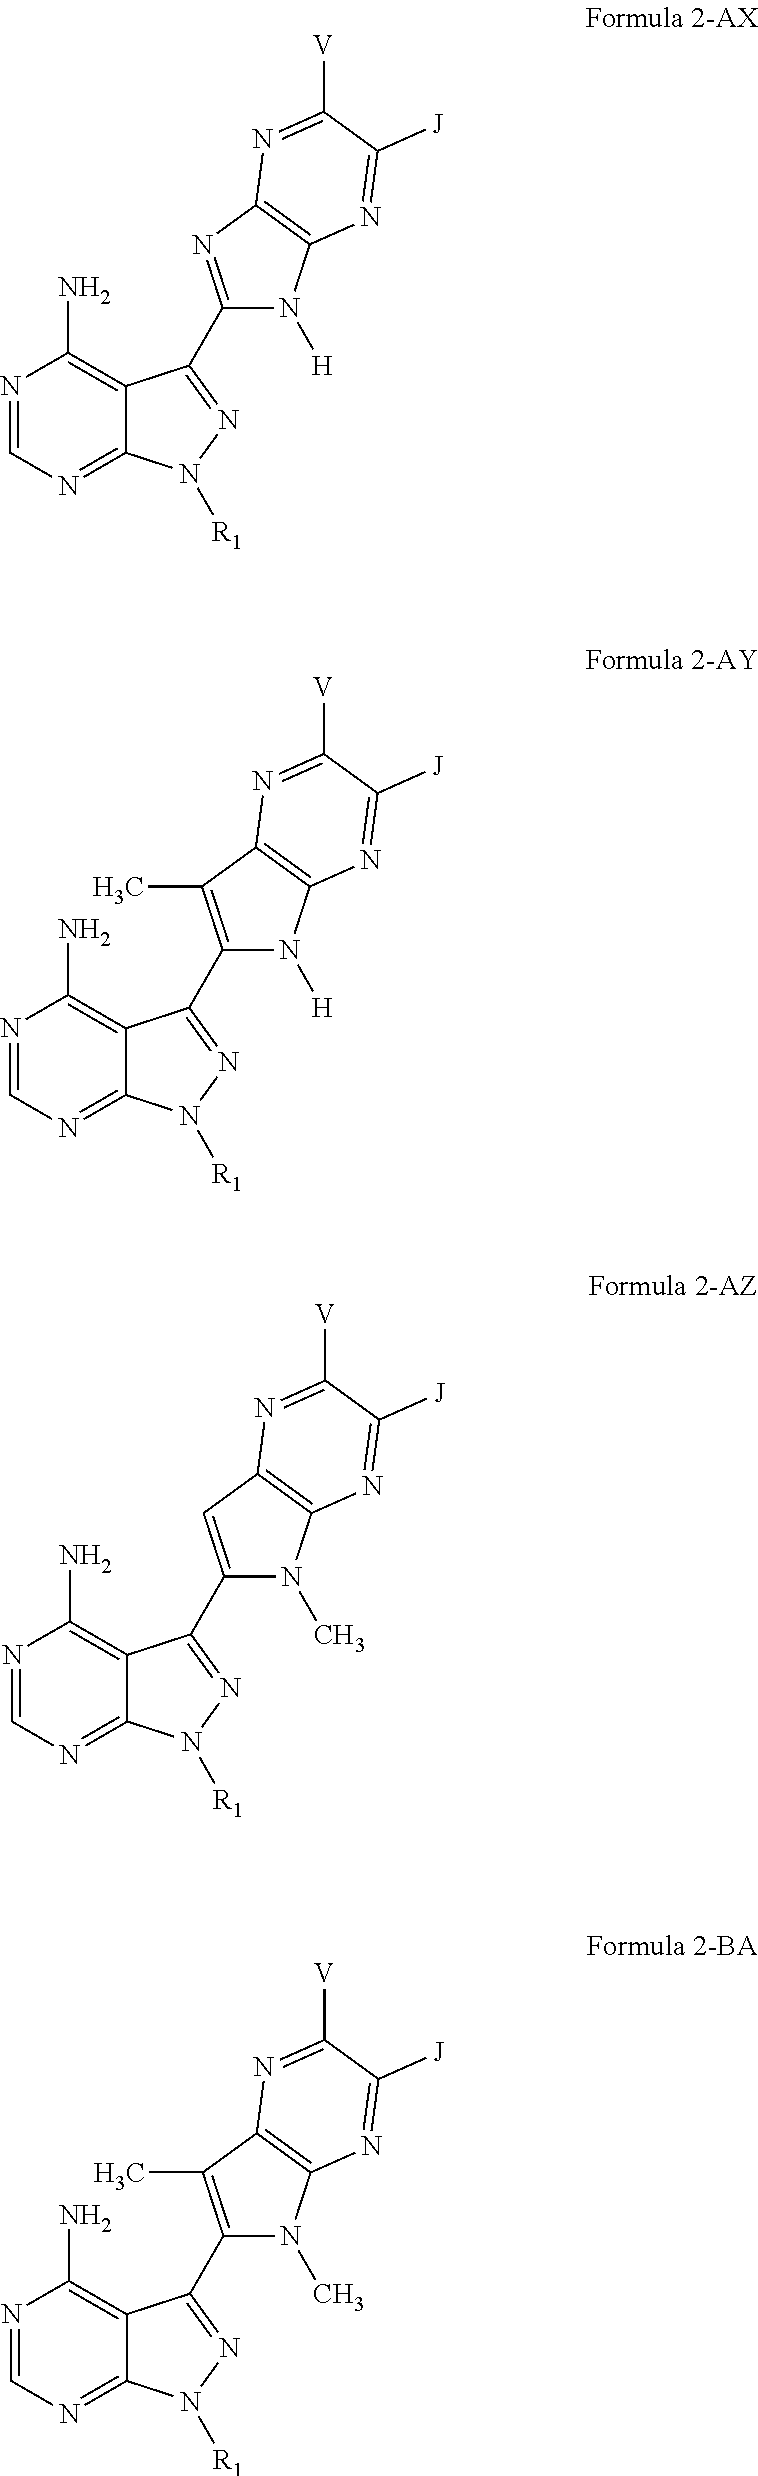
N1=CN=C2C(=C1N)C(C1=NC3=C(N1[H])N=C([J])C([V])=N3)=NN2[R1].N1=CN=C2C(=C1N)C(C1=C(C)C3=C(N1[H])N=C([J])C([V])=N3)=NN2[R1].N1=CN=C2C(=C1N)C(C1=CC3=C(N1C)N=C([J])C([V])=N3)=NN2[R1].N1=CN=C2C(=C1N)C(C1=C(C)C3=C(N1C)N=C([J])C([V])=N3)=NN2[R1]
